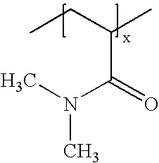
CCC(C(N(C)C)=O)C
